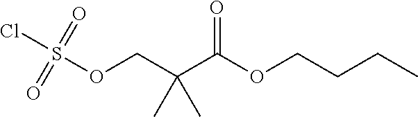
S(OCC(C(OCCCC)=O)(C)C)(Cl)(=O)=O
